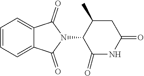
C1=CC=C2C(=C1)C(=O)N(C1C(=O)NC(=O)CC1C)C2=O
